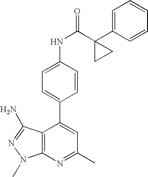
C1=C(NC(=O)C2(C3=CC=CC=C3)CC2)C=CC(C2=CC(C)=NC3=C2C(N)=NN3C)=C1
